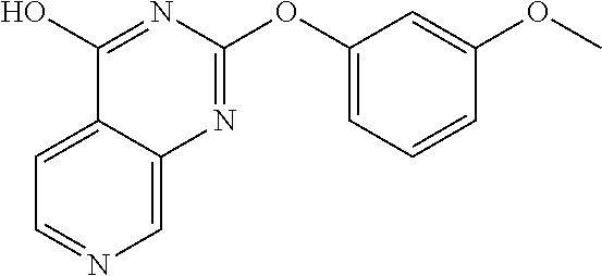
C1=C2C(=CN=C1)N=C(OC1=CC=CC(OC)=C1)N=C2O
